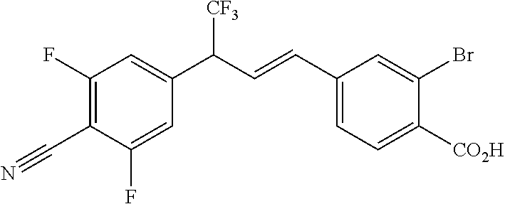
C1(C(C=CC2=CC=C([CO2H])C(Br)=C2)[CF3])=CC(F)=C(C#N)C(F)=C1
